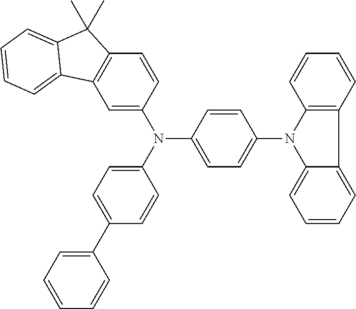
C1=C(N(C2=CC=C(N3C4=CC=CC=C4C4=C3C=CC=C4)C=C2)C2=CC=C(C3=CC=CC=C3)C=C2)C=CC2=C1C1=CC=CC=C1C2(C)C
